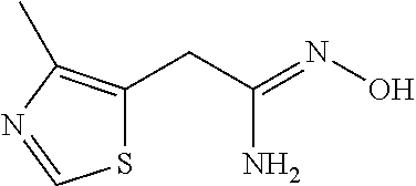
NC(=NO)CC1=C(C)N=CS1
